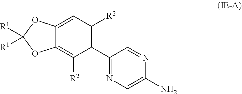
C12=C([R2])C(C3=NC=C(N)N=C3)=C([R2])C=C1OC([R1])([R1])O2
